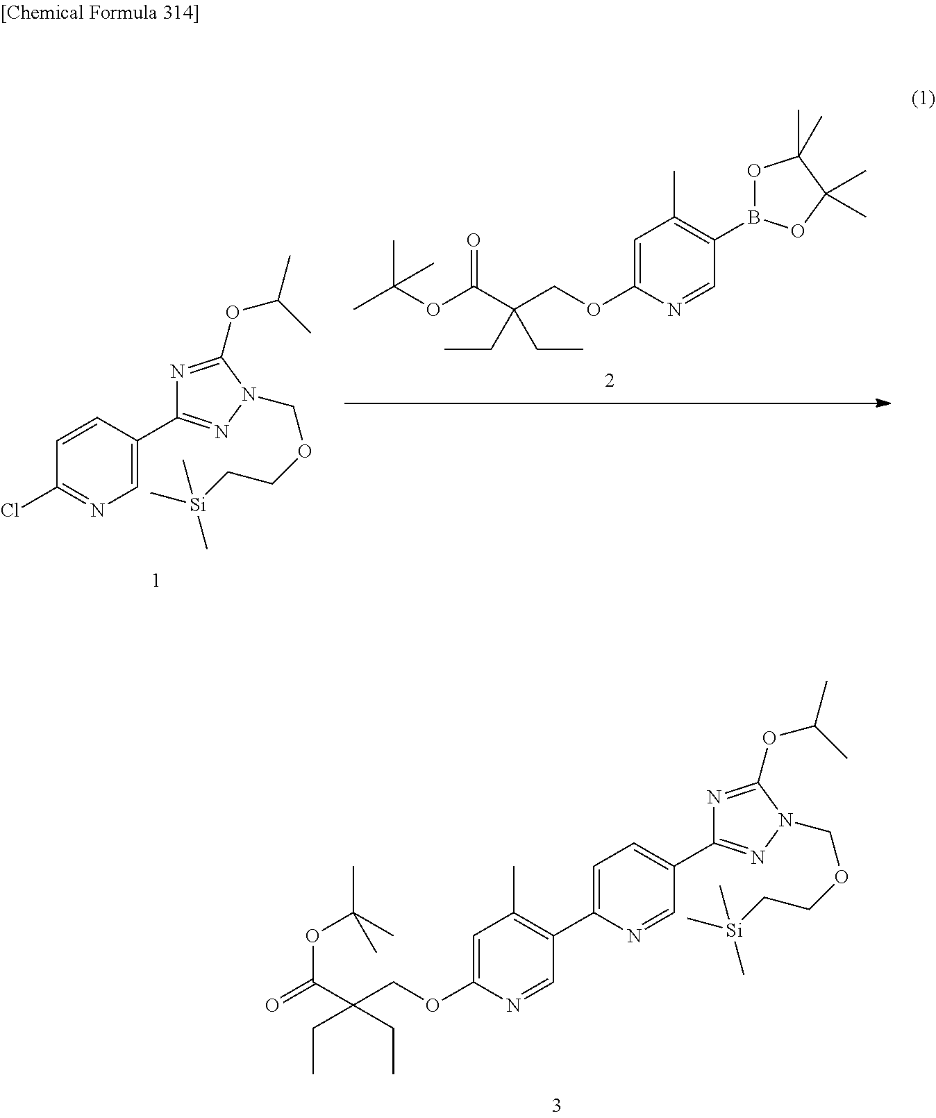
C1(C2=C(C)C=C(OCC(C(OC(C)(C)C)=O)(CC)CC)N=C2)=CC=C(C2=NN(COCC[Si](C)(C)C)C(OC(C)C)=N2)C=N1.C1(Cl)=NC=C(C2=NN(COCC[Si](C)(C)C)C(OC(C)C)=N2)C=C1.B1(C2=C(C)C=C(OCC(C(OC(C)(C)C)=O)(CC)CC)N=C2)OC(C)(C)C(C)(C)O1
